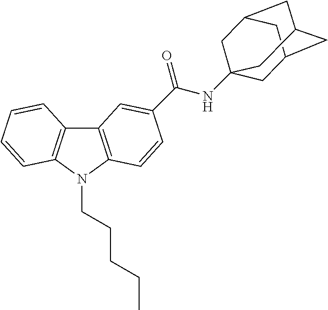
C12=C(N(CCCCC)C3=C1C=CC=C3)C=CC(C(NC13CC4CC(CC(C1)C4)C3)=O)=C2
